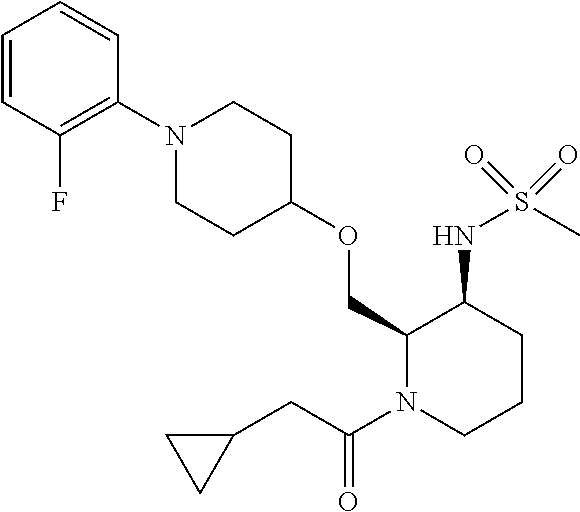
C1(COC2CCN(C3=C(F)C=CC=C3)CC2)N(C(CC2CC2)=O)CCCC1NS(C)(=O)=O
